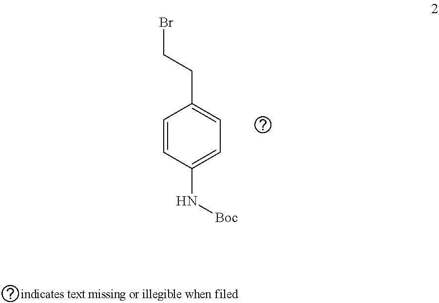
BrCCC1=CC=C(N[Boc])C=C1
